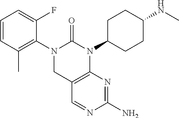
C1=CC(C)=C(N2CC3=C(N(C4CCC(NC)CC4)C2=O)N=C(N)N=C3)C(F)=C1
